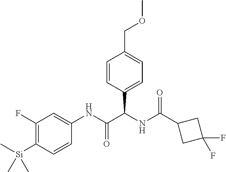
C1(F)=C([Si](C)(C)C)C=CC(NC(C(NC(=O)C2CC(F)(F)C2)C2=CC=C(COC)C=C2)=O)=C1
